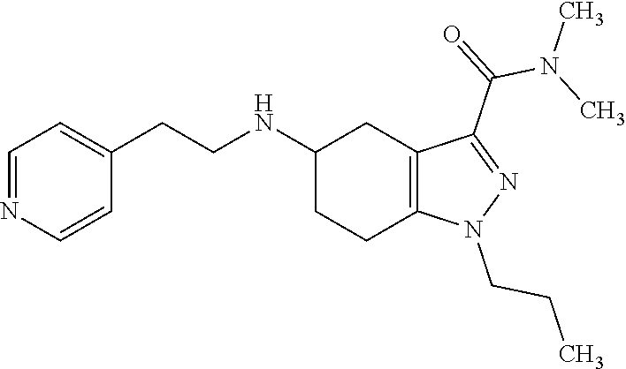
C1(NCCC2=CC=NC=C2)CCC2=C(C1)C(C(N(C)C)=O)=NN2CCC
